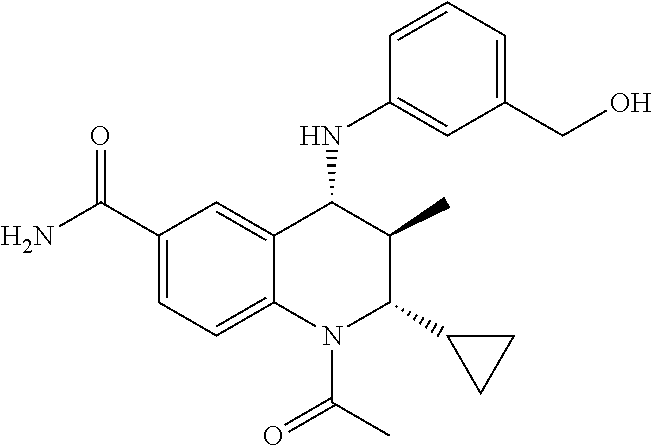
C1(C(N)=O)=CC=C2C(=C1)C(NC1=CC(CO)=CC=C1)C(C)C(C1CC1)N2C(C)=O
